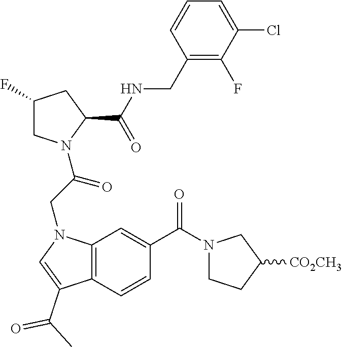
N(C(C1CC(F)CN1C(CN1C2=C(C(C(C)=O)=C1)C=CC(C(=O)N1CCC([CO2CH3])C1)=C2)=O)=O)CC1=C(F)C(Cl)=CC=C1
